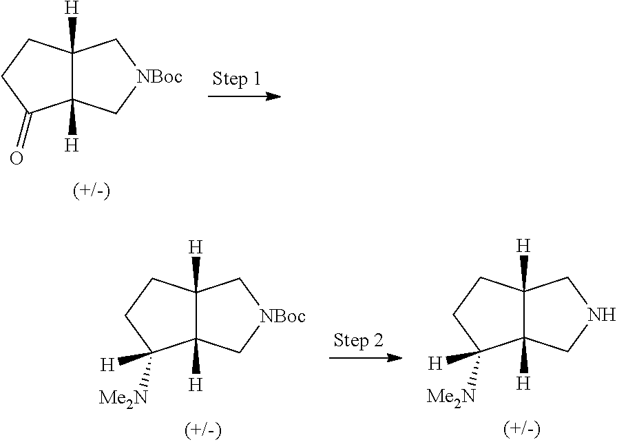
C12([H])C([H])(C[NBoc]C1)C(=O)CC2.C12([H])C([H])(C[NBoc]C1)C([Me2N])([H])CC2.C12([H])C([H])(CNC1)C([Me2N])([H])CC2
